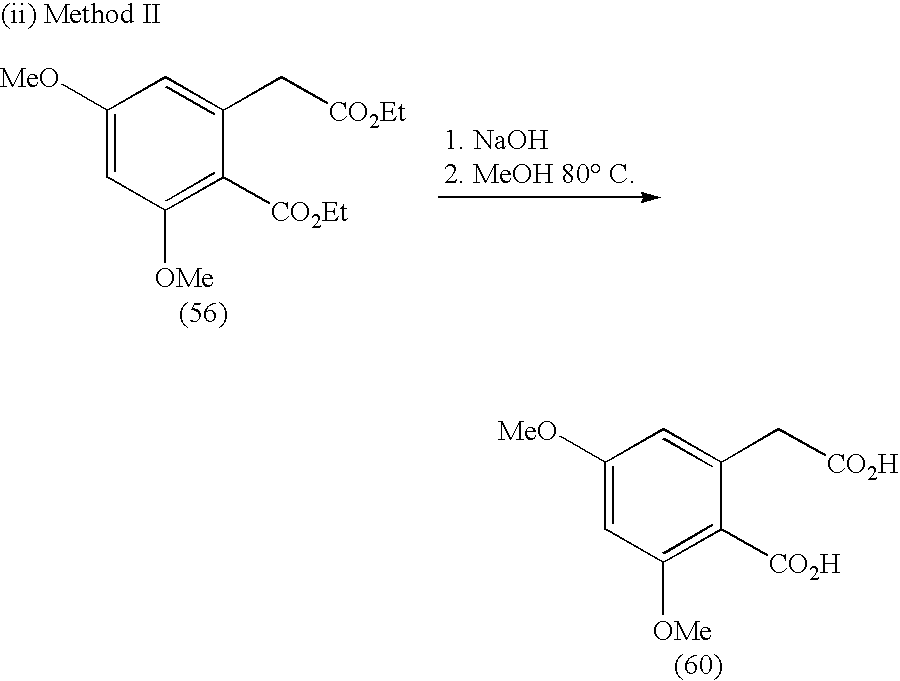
C1([MeO])=CC([OMe])=C([CO2Et])C(C[CO2Et])=C1.C1([MeO])=CC([OMe])=C([CO2H])C(C[CO2H])=C1
